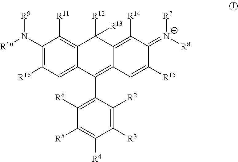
C1(N([R10])[R9])=C([R16])C=C2C(=C1[R11])C([R12])([R13])C1=C([R14])C(=[N+]([R8])[R7])C([R15])=CC1=C2C1=C([R6])C([R5])=C([R4])C([R3])=C1[R2]
